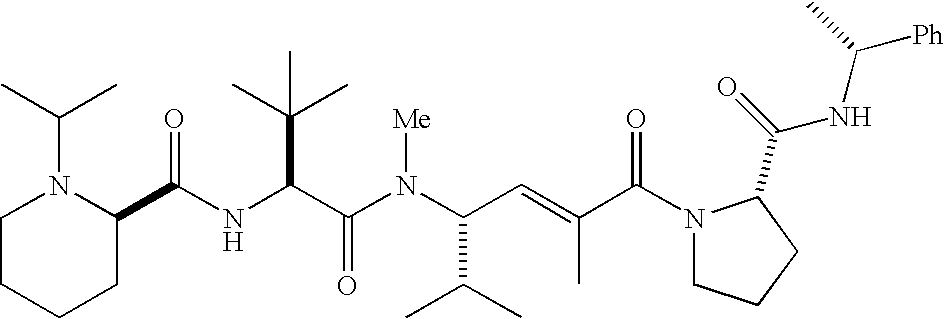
N(C(C(N(C(C(C)C)C=C(C)C(N1CCCC1C(=O)NC([Ph])C)=O)[Me])=O)C(C)(C)C)C(C1N(C(C)C)CCCC1)=O
